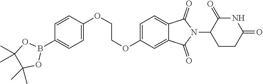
C1=CC(OCCOC2=CC=C3C(=C2)C(=O)N(C2CCC(=O)NC2=O)C3=O)=CC=C1B1OC(C)(C)C(C)(C)O1
